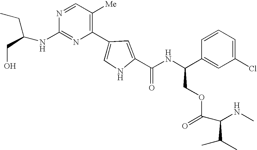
N1=C(NC(CC)CO)N=CC([Me])=C1C1=CNC(C(NC(C2=CC(Cl)=CC=C2)COC(C(NC)C(C)C)=O)=O)=C1
